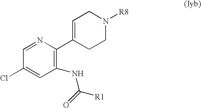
C1=C(C2=C(NC(=O)[R1])C=C(Cl)C=N2)CCN([R8])C1
